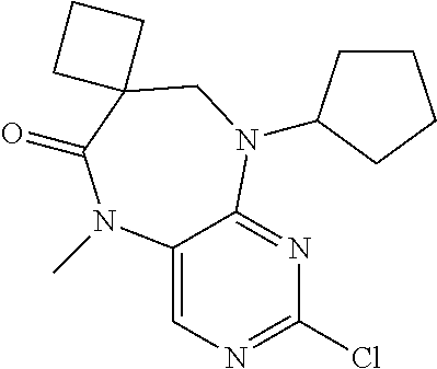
C12=CN=C(Cl)N=C1N(C1CCCC1)CC1(C(=O)N2C)CCC1
